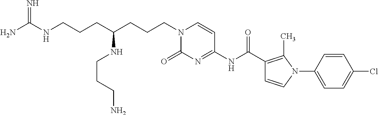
N1(CCCC(NCCCN)CCCNC(N)=N)C(=O)N=C(NC(C2=C(C)N(C3=CC=C(Cl)C=C3)C=C2)=O)C=C1
